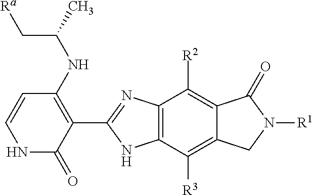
C1=CNC(=O)C(C2=NC3=C(N2)C([R3])=C2C(=C3[R2])C(=O)N([R1])C2)=C1NC(C)C[Ra]
